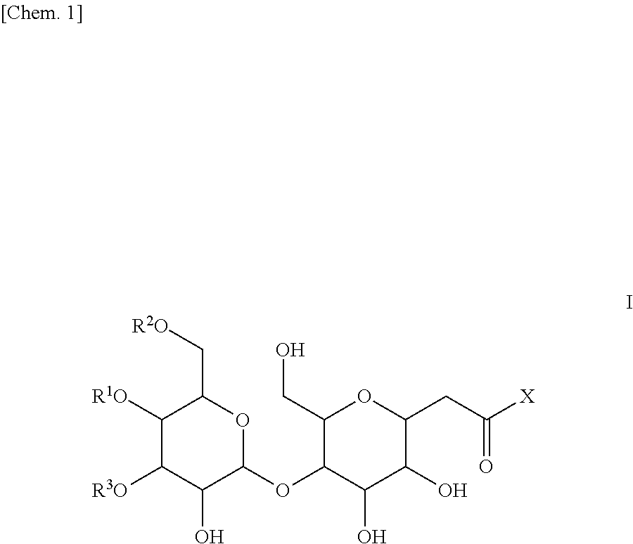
O(C1C(O)C(O)C(CC([X])=O)OC1CO)C1C(O)C([R3O])C([R1O])C(C[R2O])O1
